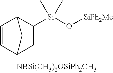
C1=CC2C([Si](O[SiPh2Me])(C)C)CC1C2
